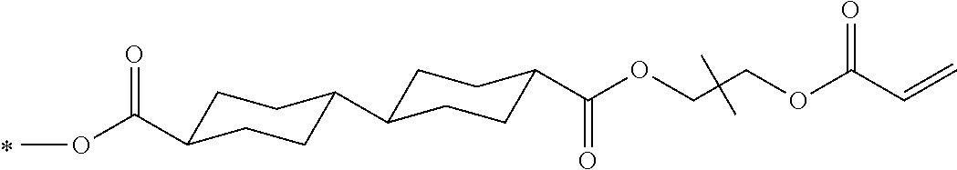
O=C(OC)C1CCC(C2CCC(C(OCC(COC(=O)C=C)(C)C)=O)CC2)CC1
